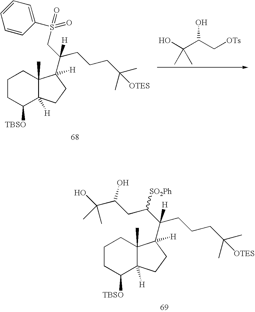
C1=CC(S(=O)(=O)CC(CCCC(C)([OTES])C)([H])C2([H])C3(C)C([H])(CC2)C([TBSO])CCC3)=CC=C1.OC(C(C[OTs])O)(C)C.C1CC([TBSO])C2([H])C(C)(C1)C(C(CCCC(C)([OTES])C)(C(CC(C(O)(C)C)O)[SO2Ph])[H])([H])CC2
